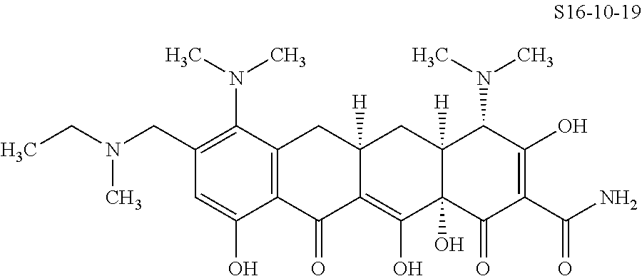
C1(CN(CC)C)=C(N(C)C)C2=C(C(O)=C1)C(=O)C1=C(O)C3(O)C([H])(CC1([H])C2)C(N(C)C)C(O)=C(C(N)=O)C3=O
